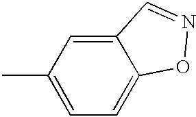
C1=C(C)C=C2C(=C1)ON=C2
